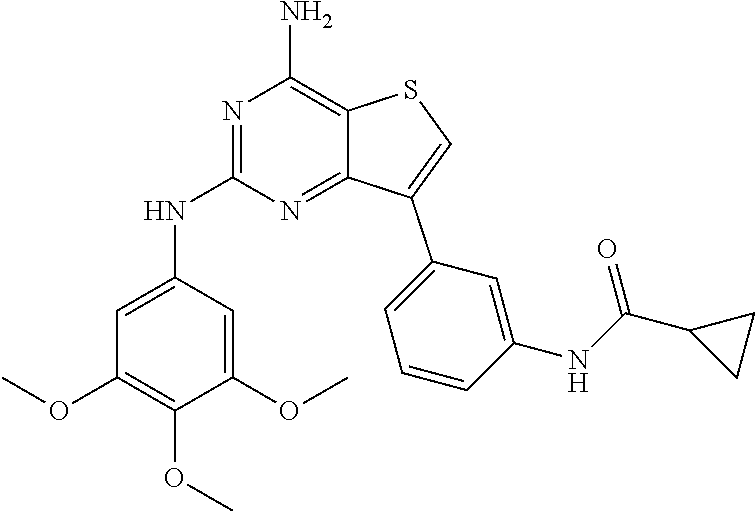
N1=C(NC2=CC(OC)=C(OC)C(OC)=C2)N=C2C(=C1N)SC=C2C1=CC=CC(NC(C2CC2)=O)=C1
